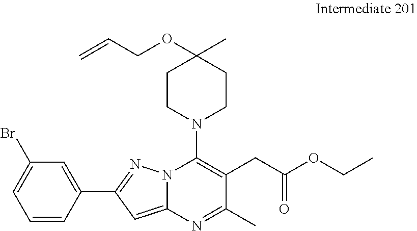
C1=CC(C2=NN3C(=C2)N=C(C)C(CC(OCC)=O)=C3N2CCC(OCC=C)(C)CC2)=CC(Br)=C1
